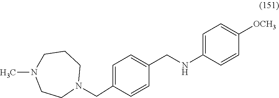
C1=C(CN2CCCN(C)CC2)C=CC(CNC2=CC=C([OCH3])C=C2)=C1
